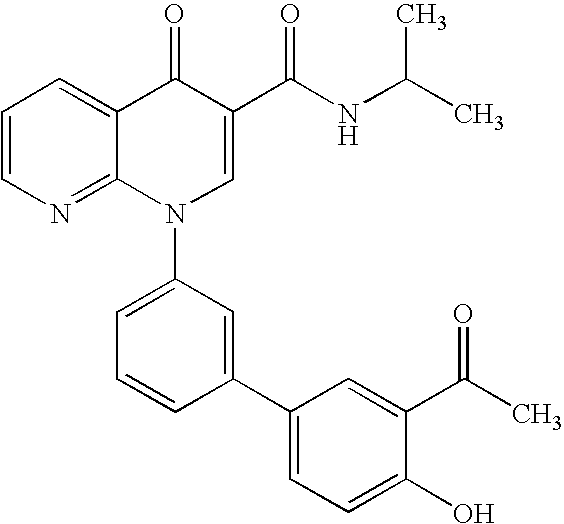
C1=CN=C2C(=C1)C(=O)C(C(NC(C)C)=O)=CN2C1=CC=CC(C2=CC=C(O)C(C(C)=O)=C2)=C1
